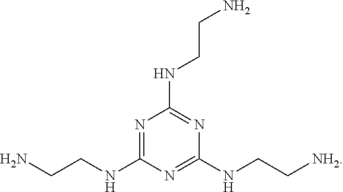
N1=C(NCCN)N=C(NCC[NH2])N=C1NCCN
